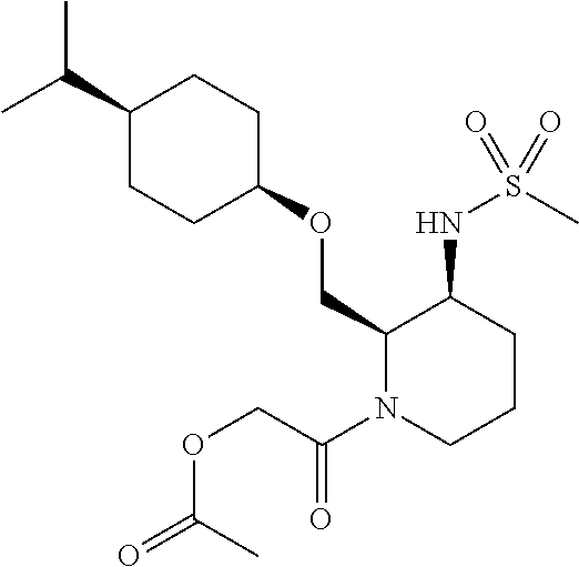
C(C1CCC(OCC2N(C(COC(=O)C)=O)CCCC2NS(C)(=O)=O)CC1)(C)C
